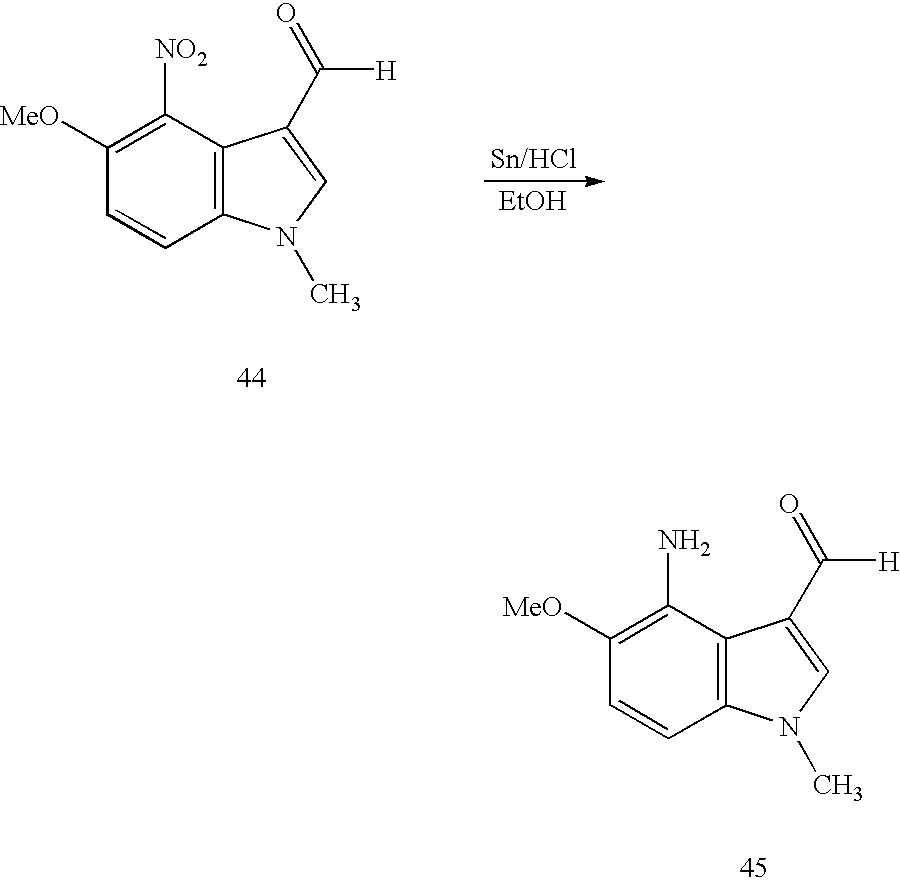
C1(N)=C([MeO])C=CC2=C1C(C(=O)[H])=CN2C.C1([NO2])=C([MeO])C=CC2=C1C(C(=O)[H])=CN2C.[EtOH]
